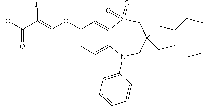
C1(OC=C(C(=O)O)F)=CC=C2C(=C1)S(=O)(=O)CC(CCCC)(CCCC)CN2C1=CC=CC=C1
